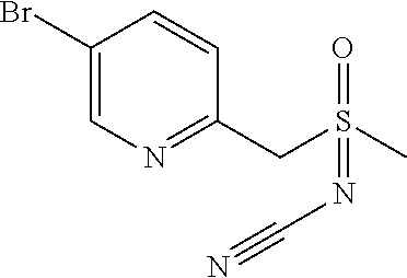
C1(Br)=CN=C(CS(C)(=O)=NC#N)C=C1
